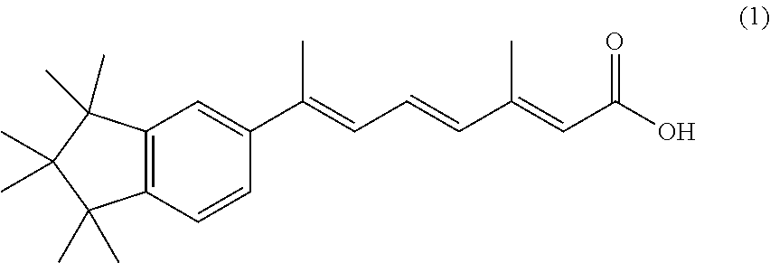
C12=C(C=CC(C(=CC=CC(=CC(O)=O)C)C)=C1)C(C)(C)C(C)(C)C2(C)C
